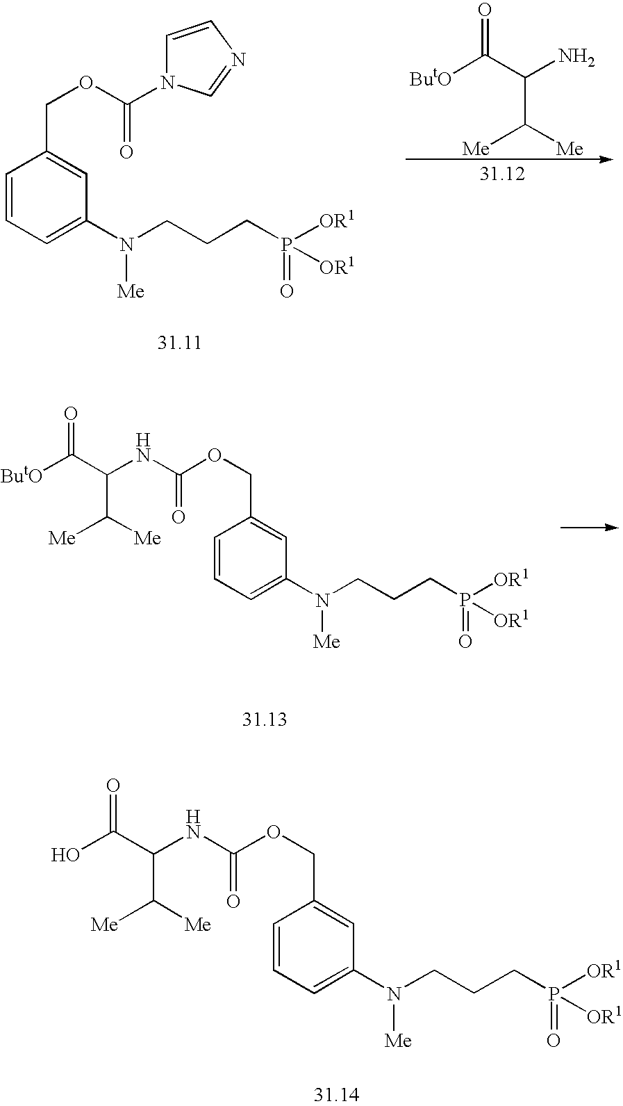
C(C([Me])[Me])(C([ButO])=O)N.C1=CC=C(N(CCCP([OR1])(=O)[OR1])[Me])C=C1COC(N1C=CN=C1)=O.C1=CC=C(N(CCCP([OR1])(=O)[OR1])[Me])C=C1COC(NC(C([Me])[Me])C([ButO])=O)=O.C1=CC=C(N(CCCP([OR1])(=O)[OR1])[Me])C=C1COC(NC(C([Me])[Me])C(O)=O)=O
